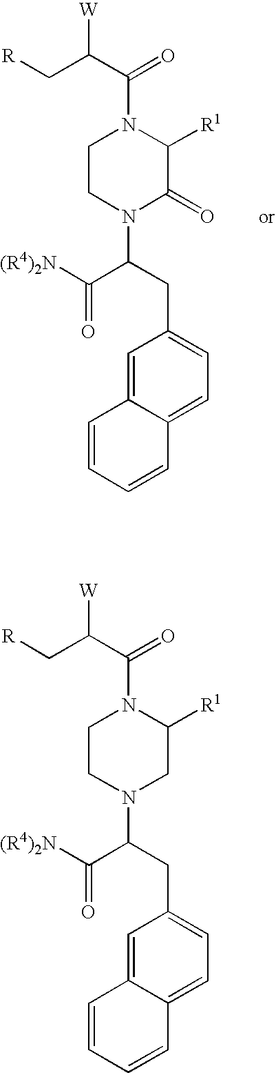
[W]C(C[R])C(=O)N1CCN(C(C([(R4)2N])=O)CC2=CC=C3C(=C2)C=CC=C3)C(=O)C1[R1].[W]C(C[R])C(=O)N1CCN(C(C([(R4)2N])=O)CC2=CC=C3C(=C2)C=CC=C3)CC1[R1]
